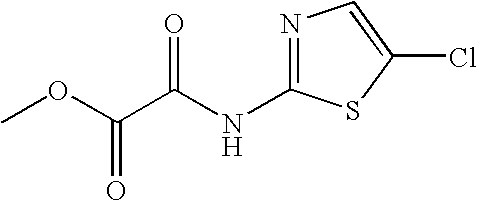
COC(C(NC1=NC=C(Cl)S1)=O)=O
